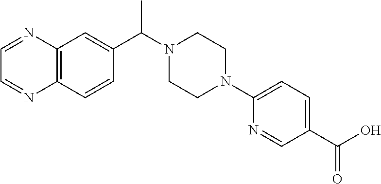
C1(C(N2CCN(C3=CC=C(C(O)=O)C=N3)CC2)C)=CC2=C(C=C1)N=CC=N2
